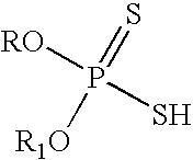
[RO]P(S)([R1O])=S
